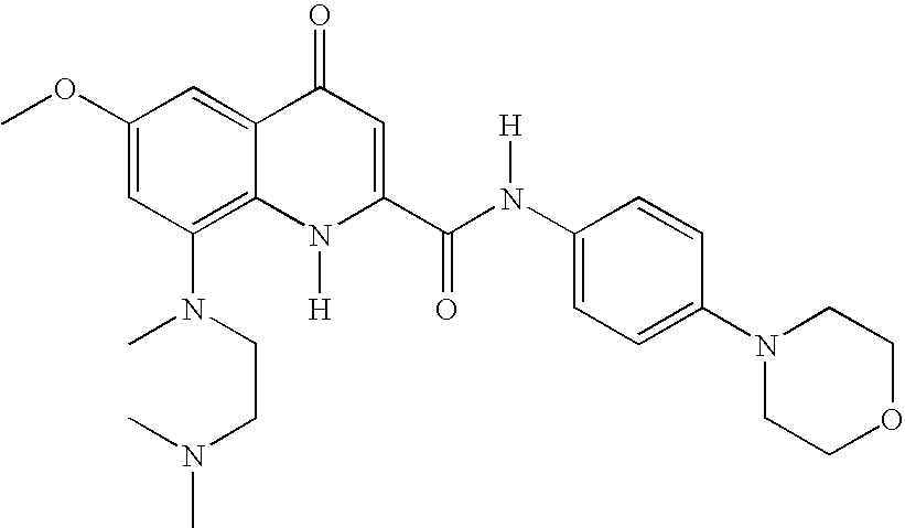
N(C1=C2C(=CC(OC)=C1)C(=O)C=C(C(N(C1=CC=C(N3CCOCC3)C=C1)[H])=O)N2[H])(C)CCN(C)C
